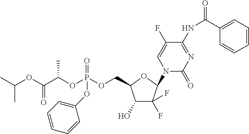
C1(O)C(F)(F)C(N2C(=O)N=C(NC(=O)C3=CC=CC=C3)C(F)=C2)OC1COP(OC(C(=O)OC(C)C)C)(=O)OC1=CC=CC=C1
